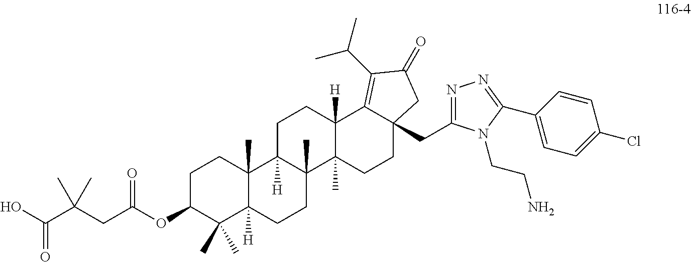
C1C(OC(CC(C(O)=O)(C)C)=O)C(C)(C)C2([H])C(C)(C1)C1([H])C(C)(CC2)C2(C)C([H])(CC1)C1=C(C(C)C)C(=O)CC1(CC1=NN=C(C3=CC=C(Cl)C=C3)N1CCN)CC2
